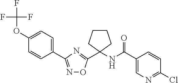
C1=C(C2=NOC(C3(NC(=O)C4=CN=C(Cl)C=C4)CCCC3)=N2)C=CC(OC(F)(F)F)=C1
